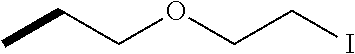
CCCOCCI
